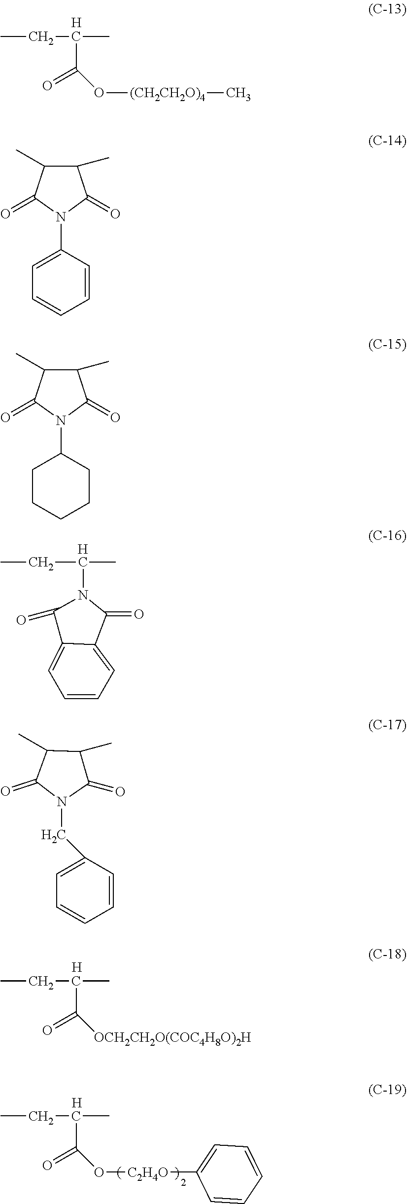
CCC(C)C(=O)O[(CH2CH2O)4]C.[H].C1=CC=C2C(=C1)C(=O)N(C(C)CC)C2=O.[H].CCC(C)C(=O)[OCH2CH2O(COC4H8O)2H].[H].CCC(C)C(=O)O[C2H4O]C1=CC=CC=C1.[H].C1=CC=CC(N2C(=O)C(C)C(C)C2=O)=C1.C1CCCC(N2C(=O)C(C)C(C)C2=O)C1.C1=CC=CC(CN2C(=O)C(C)C(C)C2=O)=C1
